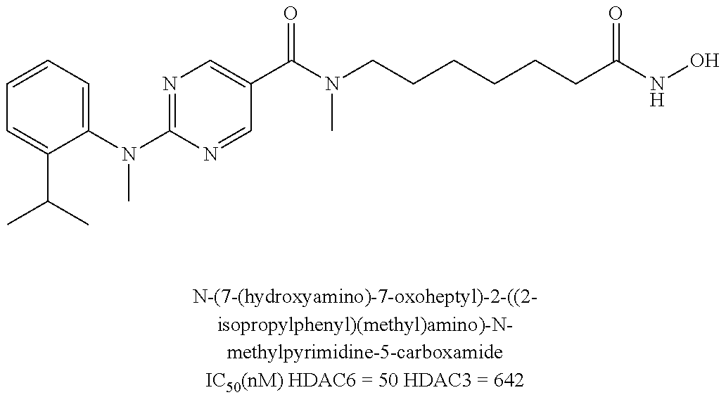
C1=CC=C(N(C2=NC=C(C(N(CCCCCCC(NO)=O)C)=O)C=N2)C)C(C(C)C)=C1
